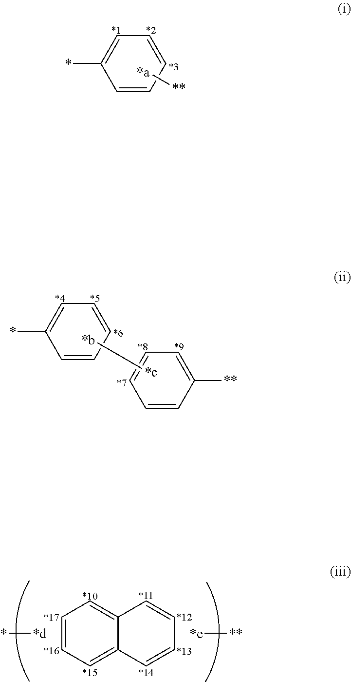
C1=CC=CC=C1*.[*a][**].C1=CC=CC=C1*.C1=CC([**])=CC=C1.[*b][*c].[*e][**].C1=C2C(=CC=C1)C=CC=C2.[*d]*
